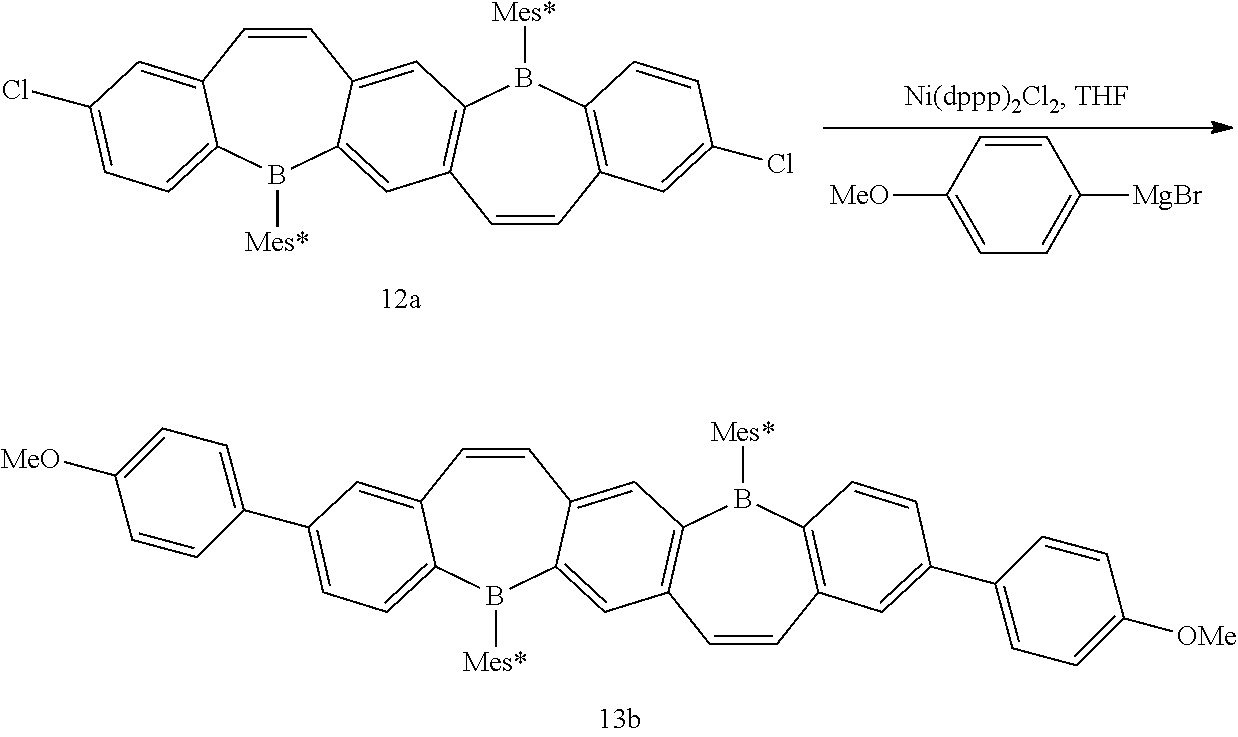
C1=CC2=CC(C3=CC=C([MeO])C=C3)=CC=C2B([Mes*])C2=CC3=C(C=C12)B([Mes*])C1=C(C=C3)C=C(C2=CC=C([OMe])C=C2)C=C1.C1=CC2=CC(Cl)=CC=C2B([Mes*])C2=CC3=C(C=C12)B([Mes*])C1=C(C=C3)C=C(Cl)C=C1.C1=CC([MeO])=CC=C1[MgBr]
